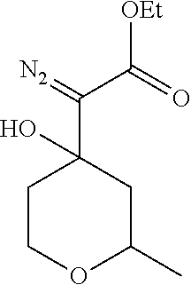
C1COC(C)CC1(C(=[N2])C(=O)[OEt])O
